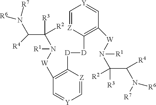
C1=[Z]C([D][D]C2=C([W]N(C([R3])([R2])C([R4])N([R6])[R7])[R1])C=[Y]C=[Z]2)=C([W]N(C(C(N([R7])[R6])[R4])([R3])[R2])[R1])C=[Y]1
